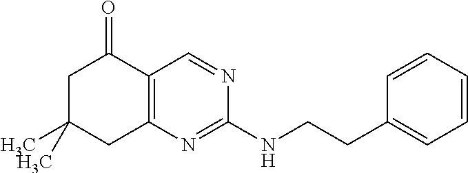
CC1(C)CC2=C(C(=O)C1)C=NC(NCCC1=CC=CC=C1)=N2
